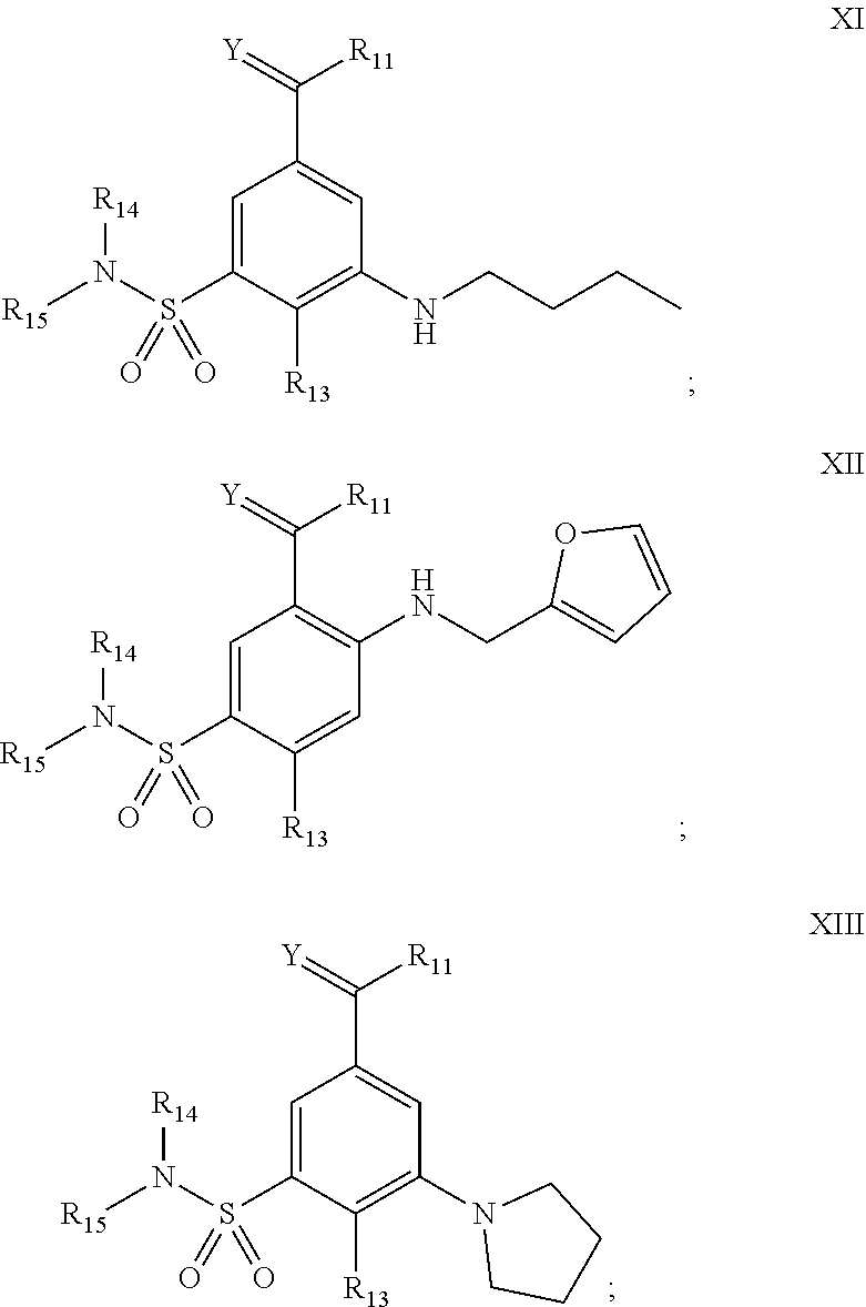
N(S(=O)(C1=CC(C(=[Y])[R11])=CC(NCCCC)=C1[R13])=O)([R14])[R15].N(S(=O)(C1=CC(C(=[Y])[R11])=C(NCC2=CC=CO2)C=C1[R13])=O)([R14])[R15].N(S(=O)(C1=CC(C(=[Y])[R11])=CC(N2CCCC2)=C1[R13])=O)([R14])[R15]
